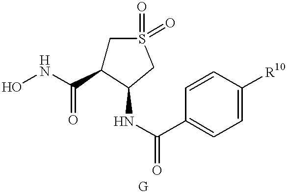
ONC(=O)C1CS(=O)(=O)CC1NC(=O)C1=CC=C([R10])C=C1
